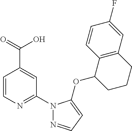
C1=CN=C(N2N=CC=C2OC2CCCC3=C2C=CC(F)=C3)C=C1C(=O)O
